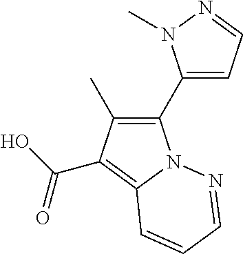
C1(C2=CC=NN2C)=C(C)C(C(O)=O)=C2N1N=CC=C2
